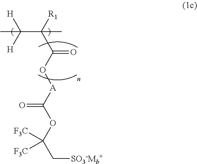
C(C([R1])(C(O[A]C(=O)OC(C[SO3-Mb+])([F3C])[F3C])=O)C)([H])([H])C
